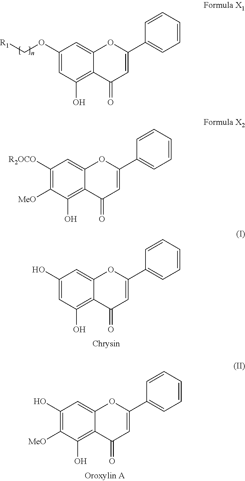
C1([R2OCO])=C([MeO])C(O)=C2C(=C1)OC(C1=CC=CC=C1)=CC2=O.C1(O)=CC(O)=C2C(=C1)OC(C1=CC=CC=C1)=CC2=O.C1(O)=C([MeO])C(O)=C2C(=C1)OC(C1=CC=CC=C1)=CC2=O.C1(OC[R1])=CC(O)=C2C(=C1)OC(C1=CC=CC=C1)=CC2=O
